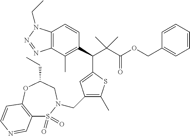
C12=C(C(C)=C(C(C(C(OCC3=CC=CC=C3)=O)(C)C)C3=CC(CN4S(=O)(=O)C5=C(OC(CC)C4)C=CN=C5)=C(C)S3)C=C1)N=NN2CC
